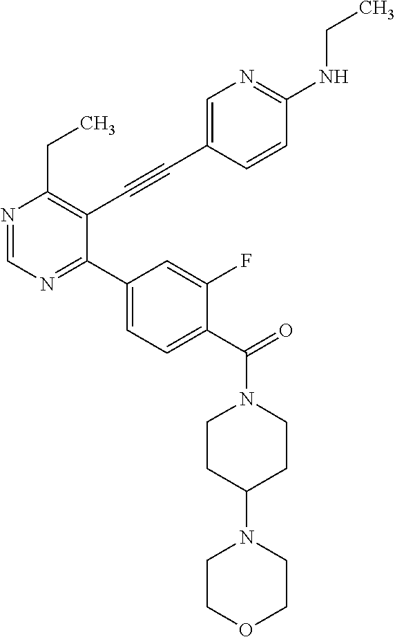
N1=CN=C(C2=CC=C(C(=O)N3CCC(N4CCOCC4)CC3)C(F)=C2)C(C#CC2=CN=C(NCC)C=C2)=C1CC
